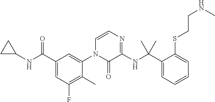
C1(NC(C2=CC(F)=C(C)C(N3C(=O)C(NC(C4=CC=CC=C4SCCNC)(C)C)=NC=C3)=C2)=O)CC1
